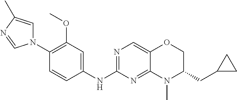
N1(C2=C(OC)C=C(NC3=NC=C4C(=N3)N(C)C(CC3CC3)CO4)C=C2)C=C(C)N=C1
